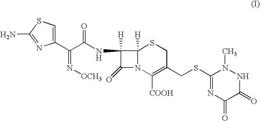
C1(C(C(NC2([H])C(=O)N3C2([H])SCC(CSC2=NC(=O)C(=O)NN2C)=C3[COOH])=O)=N[OCH3])=CSC(N)=N1
